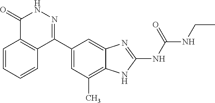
N(C(=O)NC1=NC2=CC(C3=NNC(=O)C4=C3C=CC=C4)=CC(C)=C2N1)CC
